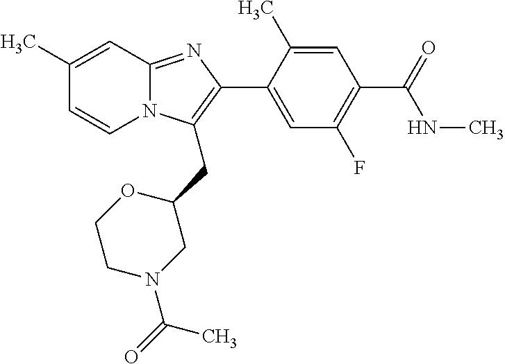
C1(C)=CC2=NC(C3=CC(F)=C(C(NC)=O)C=C3C)=C(CC3CN(C(=O)C)CCO3)N2C=C1
